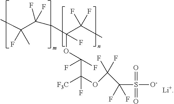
CC(C(CC(C(C)(F)F)(OC(F)(C([F3C])(OC(C(S(=O)(=O)[O-])(F)F)(F)F)F)F)F)(F)F)(F)C.[Li+]
